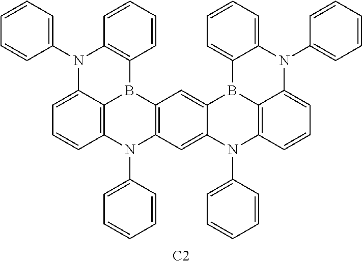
C1=CC=CC2=C1N(C1=CC=CC=C1)C1=CC=CC3=C1B2C1=C(N3C2=CC=CC=C2)C=C2C(=C1)B1C3=C(N2C2=CC=CC=C2)C=CC=C3N(C2=CC=CC=C2)C2=CC=CC=C12.[C2]
